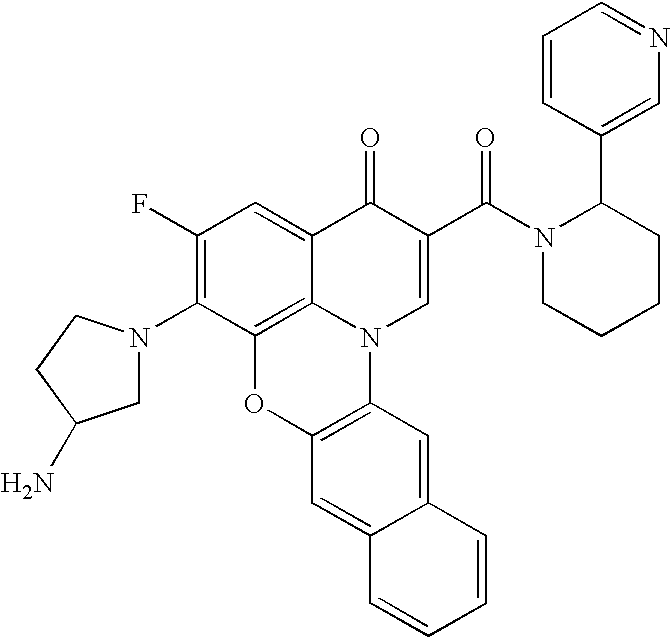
C1(F)=C(N2CC(N)CC2)C2=C3C(=C1)C(=O)C(C(N1CCCCC1C1=CN=CC=C1)=O)=CN3C1=C(O2)C=C2C(=C1)C=CC=C2
